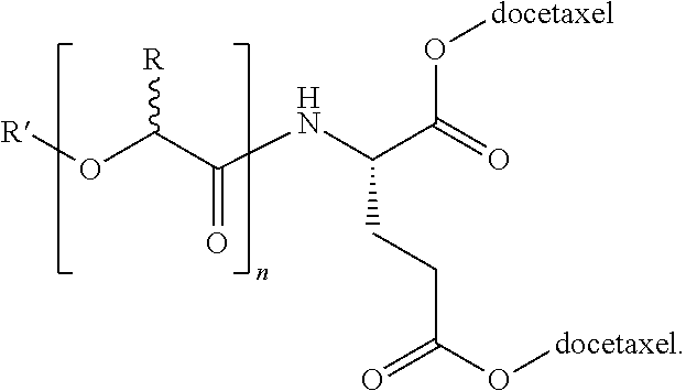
[R]OC(C(=O)NC(CCC(=O)O[docetaxel])C(O[docetaxel])=O)[R]
